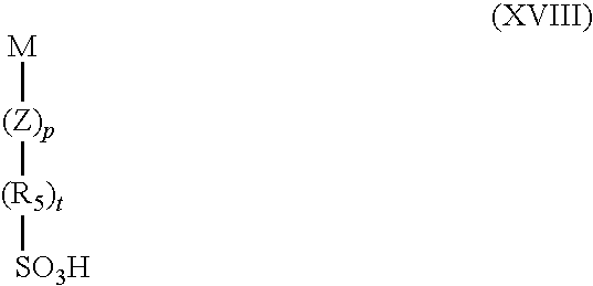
[(Z)p]([(R5)t][SO3H])[M]
